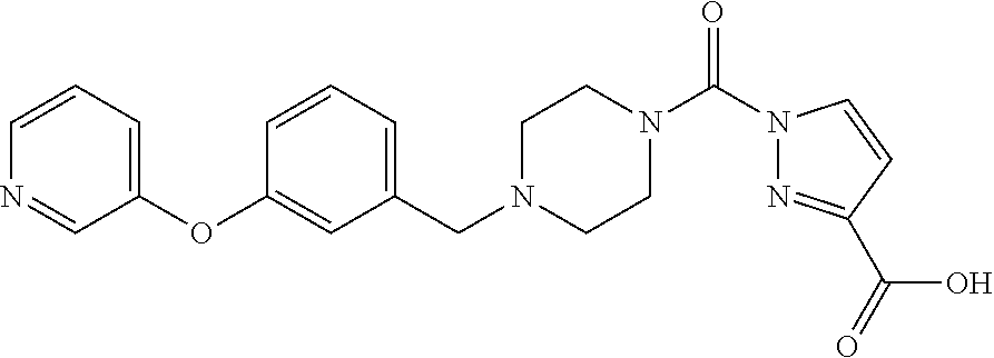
C1=CC=C(CN2CCN(C(N3N=C(C(=O)O)C=C3)=O)CC2)C=C1OC1=CC=CN=C1
